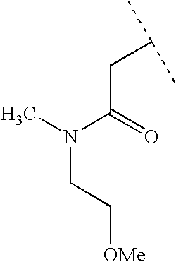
N(C(=O)CC(C)C)(CC[OMe])C
